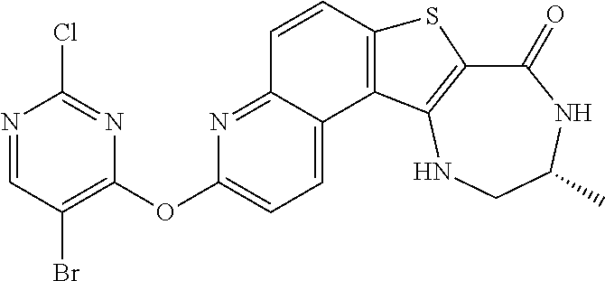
C1(=O)C2=C(NCC(C)N1)C1=C(S2)C=CC2=NC(OC3=C(Br)C=NC(Cl)=N3)=CC=C12
